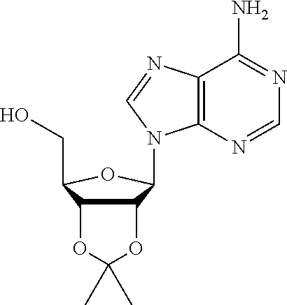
C12=C(N=CN=C1N)N(C1C3C(C(CO)O1)OC(C)(C)O3)C=N2
